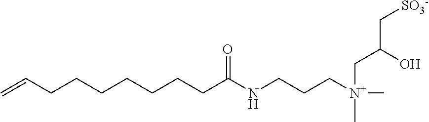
C(CCCCCCC(NCCC[N+](C)(CC(C[SO3-])O)C)=O)C=C
